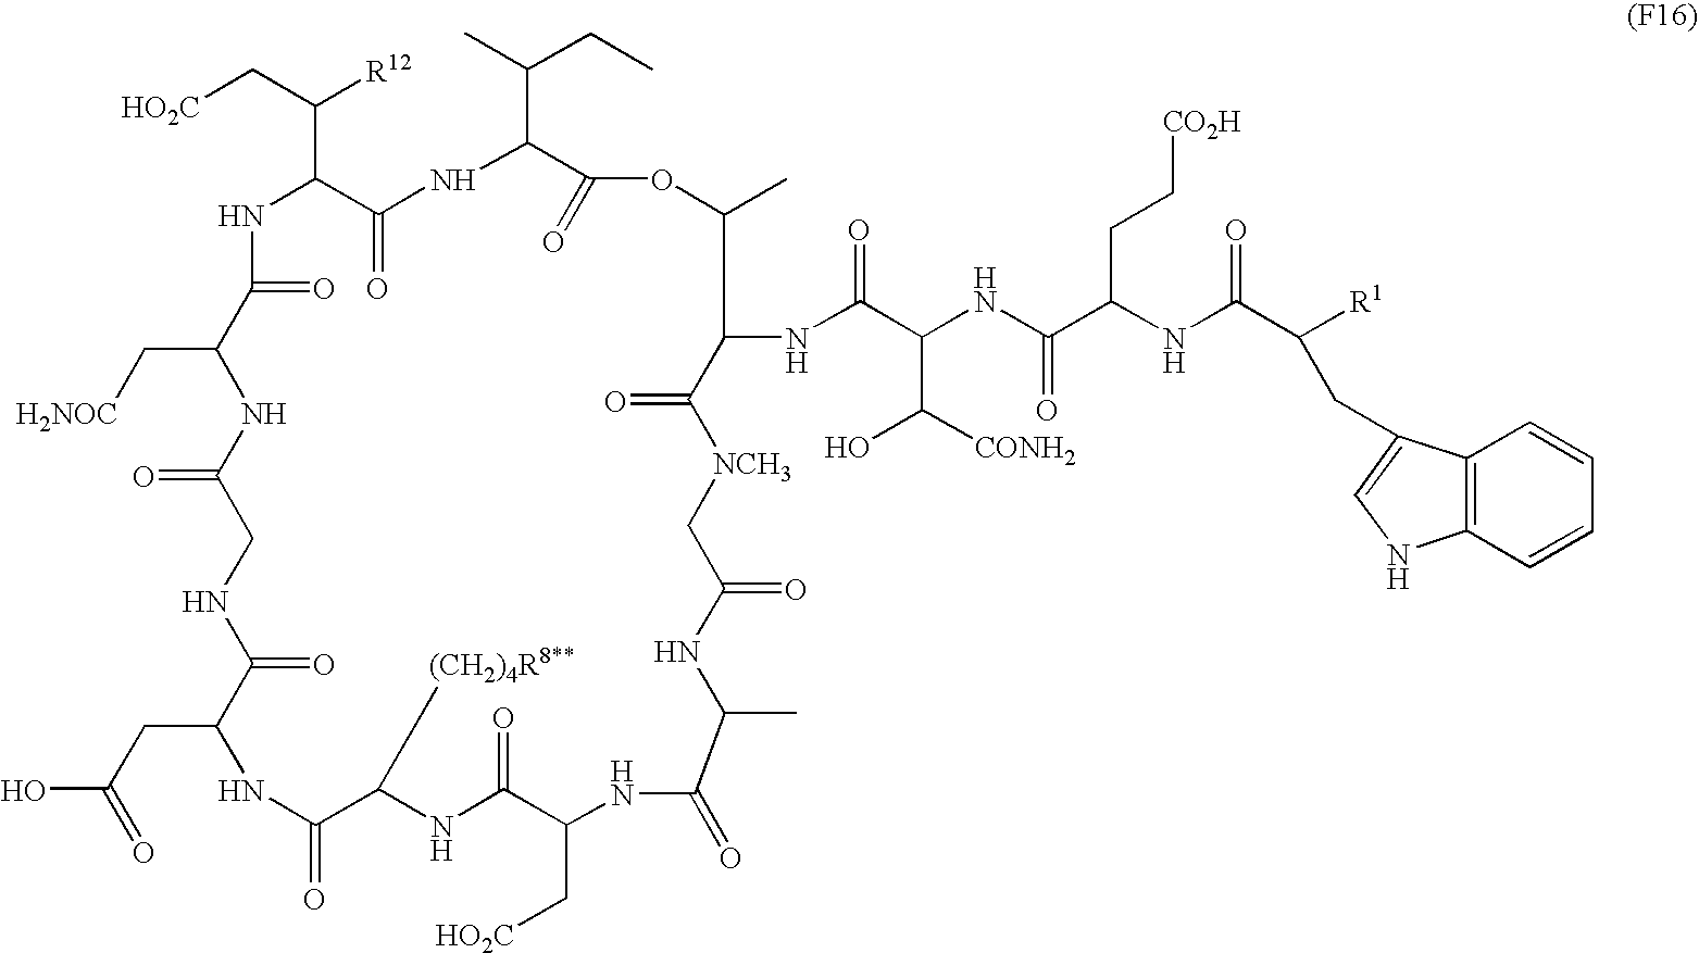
[HO2C]CC(C1NC(=O)C(C[H2NOC])NC(=O)CNC(=O)C(CC(O)=O)NC(=O)C([(CH2)4R8**])NC(=O)C(C[HO2C])NC(=O)C(C)NC(=O)C[NCH3]C(=O)C(NC(C(C([CONH2])O)NC(C(NC(C([R1])CC2=CNC3=C2C=CC=C3)=O)CC[CO2H])=O)=O)C(C)OC(=O)C(C(C)CC)NC1=O)[R12]
